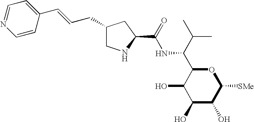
C1(O)C(O)C([SMe])OC(C(C(C)C)NC(C2CC(CC=CC3=CC=NC=C3)CN2)=O)C1O
